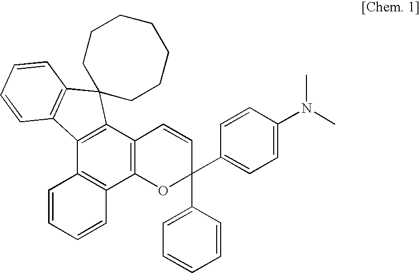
C12=C(C3=C(C4=C1C=CC(C1=CC=C(N(C)C)C=C1)(C1=CC=CC=C1)O4)C=CC=C3)C1=C(C=CC=C1)C21CCCCCCC1
